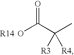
OC(C(C)([R3])[R4])=O.[R14]
